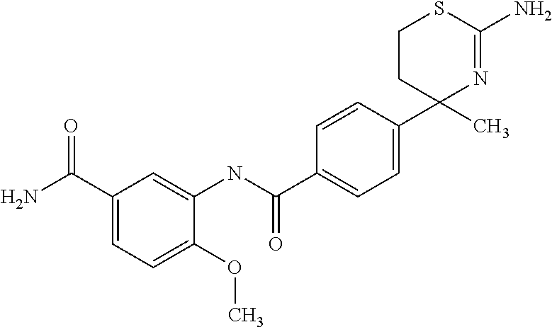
C1=CC(C2(C)N=C(N)SCC2)=CC=C1C(NC1=CC(C(=O)N)=CC=C1OC)=O
